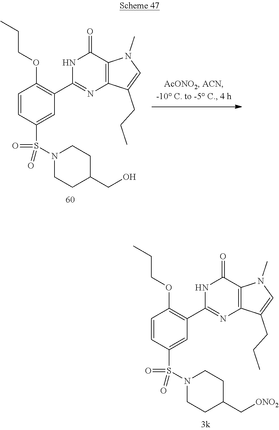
C1=CC(S(N2CCC(CO)CC2)(=O)=O)=CC(C2=NC3=C(C(=O)N2)N(C)C=C3CCC)=C1OCCC.C1=CC(S(N2CCC(C[ONO2])CC2)(=O)=O)=CC(C2=NC3=C(C(=O)N2)N(C)C=C3CCC)=C1OCCC
